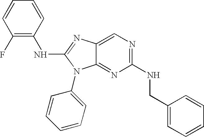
C1(F)=C(NC2=NC3=CN=C(NCC4=CC=CC=C4)N=C3N2C2=CC=CC=C2)C=CC=C1
